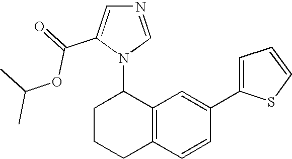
C12=C(C=CC(C3=CC=CS3)=C1)CCCC2N1C=NC=C1C(OC(C)C)=O
